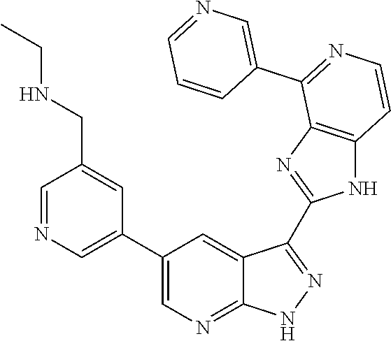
C1=NC=C(C2=CN=C3C(=C2)C(C2=NC4=C(N2)C=CN=C4C2=CN=CC=C2)=NN3)C=C1CNCC
